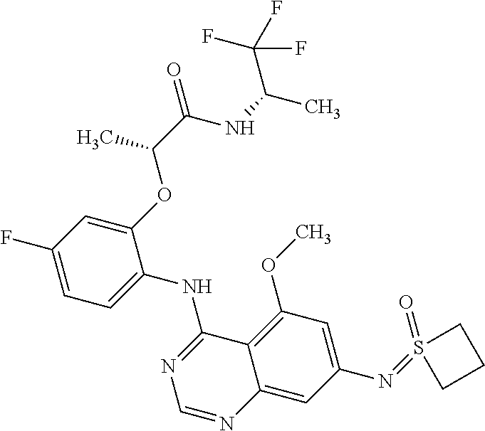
C1(OC(C(NC(C(F)(F)F)C)=O)C)=CC(F)=CC=C1NC1=NC=NC2=CC(N=S3(=O)CCC3)=CC(OC)=C12
